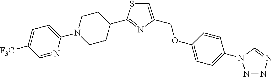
C1=NC(N2CCC(C3=NC(COC4=CC=C(N5N=NN=C5)C=C4)=CS3)CC2)=CC=C1[F3C]
